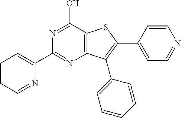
C1(C2=NC3=C(C(O)=N2)SC(C2=CC=NC=C2)=C3C2=CC=CC=C2)=CC=CC=N1
